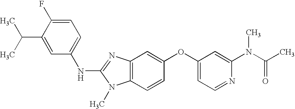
C1=C(F)C(C(C)C)=CC(NC2=NC3=C(N2C)C=CC(OC2=CC=NC(N(C(C)=O)C)=C2)=C3)=C1
